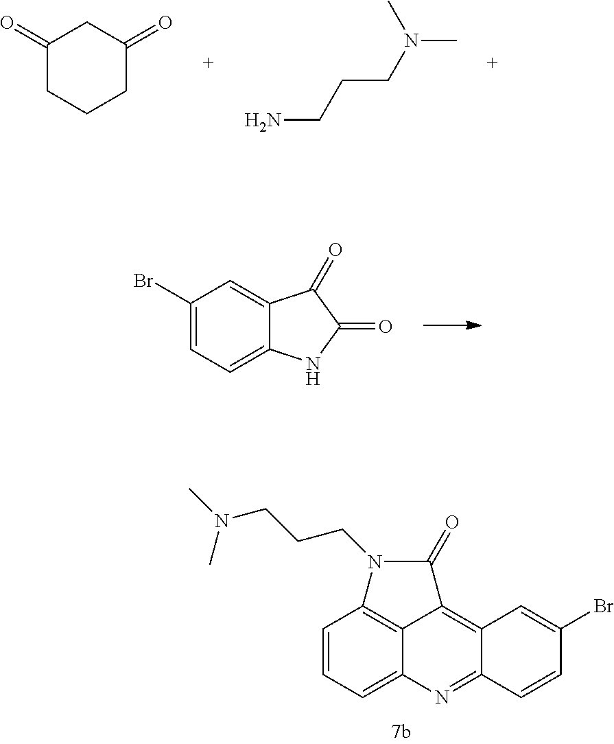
C1(Br)=CC=C2C(=C1)C(=O)C(=O)N2.C1=CC=C2C3=C1N(CCCN(C)C)C(=O)C3=C1C(=N2)C=CC(Br)=C1.C1(=O)CCCC(=O)C1.C(CCN(C)C)N
